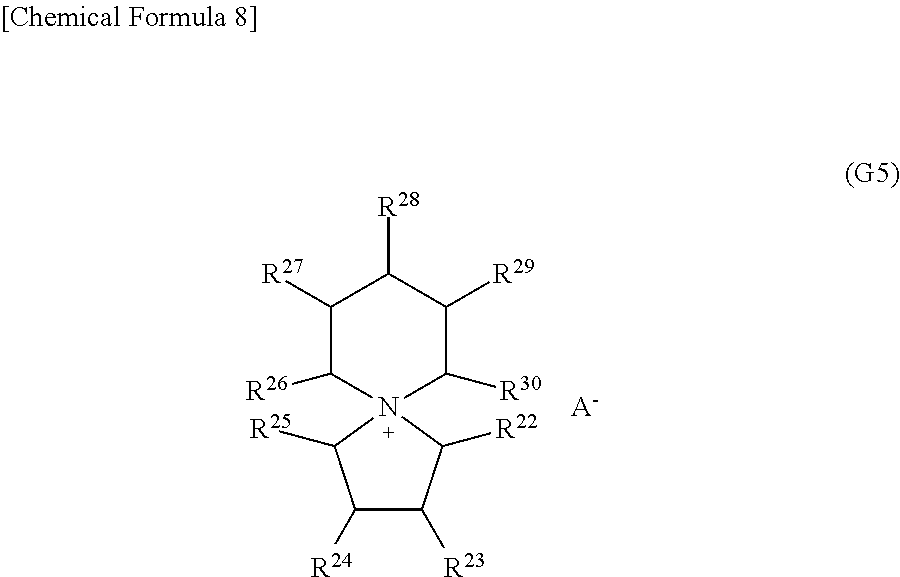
C1([R27])C([R26])N2(C([R30])C([R29])C1[R28])C([R25])C([R24])C([R23])C2[R22].[A-]
